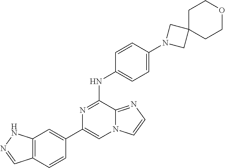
C1(C2=CC3=C(C=C2)C=NN3)=CN2C(=NC=C2)C(NC2=CC=C(N3CC4(C3)CCOCC4)C=C2)=N1
